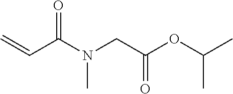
C=CC(N(CC(OC(C)C)=O)C)=O
